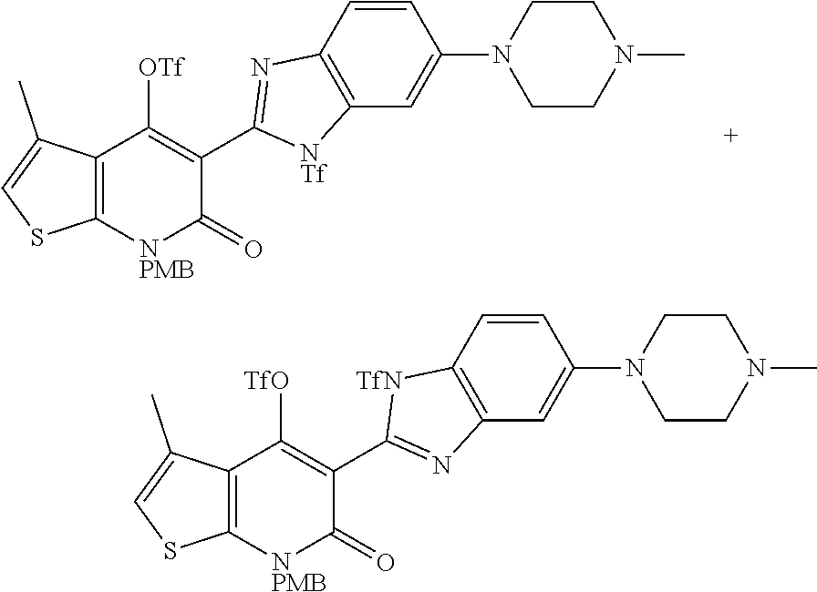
C12=C(C(C)=CS1)C([OTf])=C(C1=NC3=C(C=C(N4CCN(C)CC4)C=C3)[NTf]1)C(=O)[NPMB]2.C12=C(C(C)=CS1)C([TfO])=C(C1=NC3=C(C=CC(N4CCN(C)CC4)=C3)[TfN]1)C(=O)[NPMB]2
